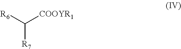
C([R7])([R6])[COOYR1]
